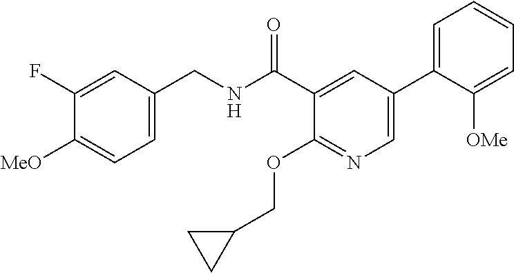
C1=C(CNC(C2=CC(C3=CC=CC=C3[OMe])=CN=C2OCC2CC2)=O)C=C(F)C([MeO])=C1
